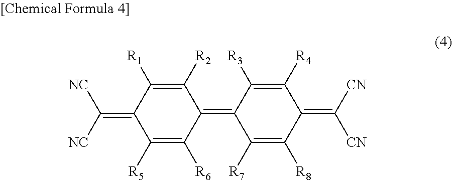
C1(=C2C([R3])=C([R4])C(=C([CN])[CN])C([R8])=C2[R7])C([R2])=C([R1])C(=C([NC])[NC])C([R5])=C1[R6]
